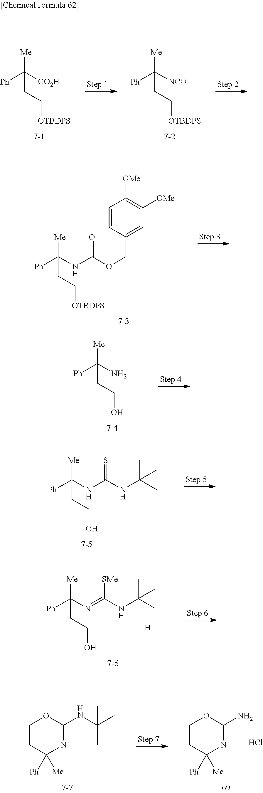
[Me]C([CO2H])([Ph])CC[OTBDPS].[Me]C([NCO])([Ph])CC[OTBDPS].[Me]C(NC(OCC1=CC([OMe])=C([OMe])C=C1)=O)([Ph])CC[OTBDPS].[Me]C(N)([Ph])CCO.[Me]C(NC(NC(C)(C)C)=S)([Ph])CCO.[Me]C(N=C(NC(C)(C)C)[SMe])([Ph])CCO.C1CC([Ph])([Me])N=C(NC(C)(C)C)O1.C1CC([Ph])([Me])N=C(N)O1.Cl
